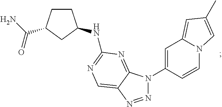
N1=NC2=CN=C(NC3CCC(C(=O)N)C3)N=C2N1C1=CC2=CC(C)=CN2C=C1
